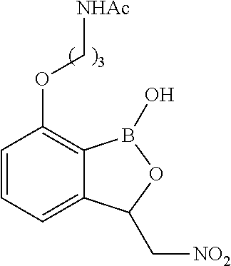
C1=CC=C2C(=C1OC[NHAc])B(O)OC2C[NO2]
